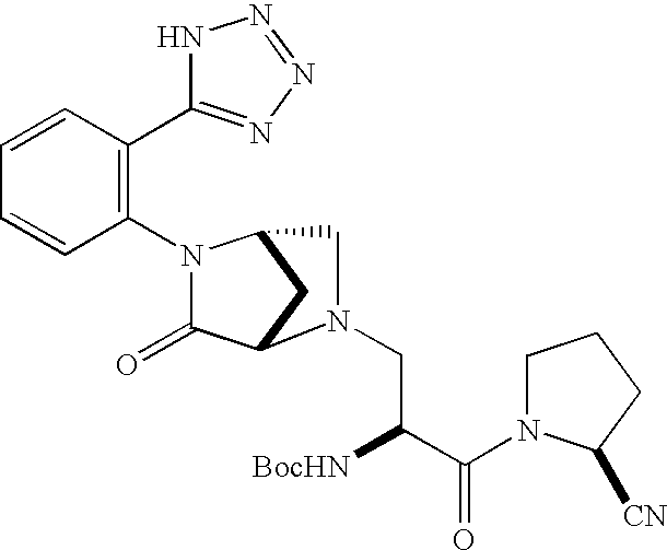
C1(N2C(=O)C3CC2CN3CC([BocHN])C(=O)N2CCCC2[CN])=C(C2=NN=NN2)C=CC=C1
